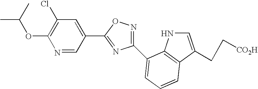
N1=CC(C2=NC(C3=CC=CC4=C3NC=C4CC[CO2H])=NO2)=CC(Cl)=C1OC(C)C
